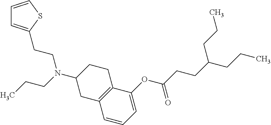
C1(OC(CCC(CCC)CCC)=O)=CC=CC2=C1CCC(N(CCC)CCC1=CC=CS1)C2
